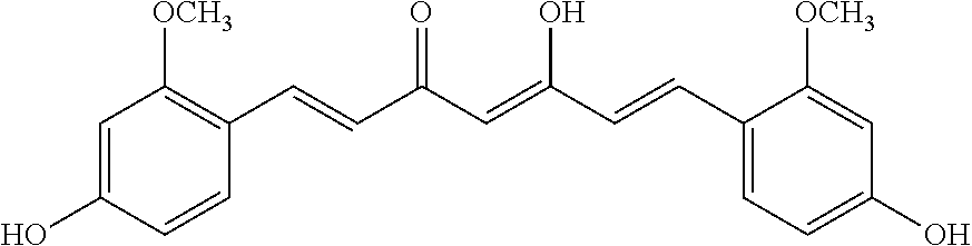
C1=C(O)C=CC(C=CC(C=C(O)C=CC2=CC=C(O)C=C2[OCH3])=O)=C1[OCH3]
